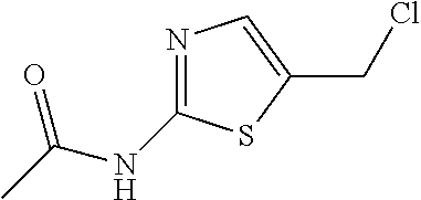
O=C(C)NC1=NC=C(CCl)S1
